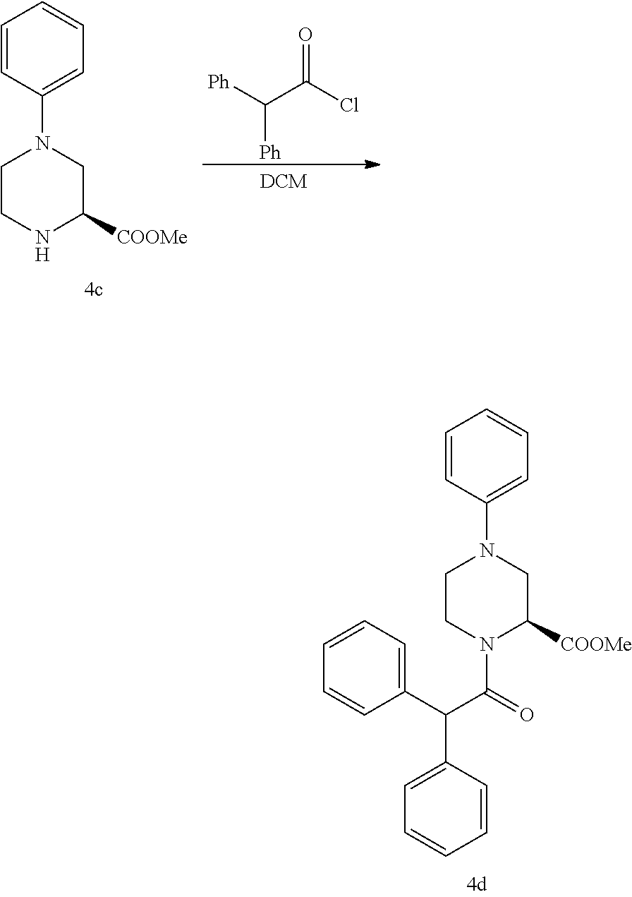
C1CN(C(=O)C(C2=CC=CC=C2)C2=CC=CC=C2)C([COOMe])CN1C1=CC=CC=C1.C1CNC([COOMe])CN1C1=CC=CC=C1.[Ph]C(C(Cl)=O)[Ph]
